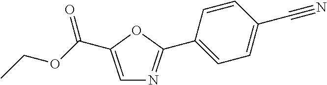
C1=C(C(OCC)=O)OC(C2=CC=C(C#N)C=C2)=N1
